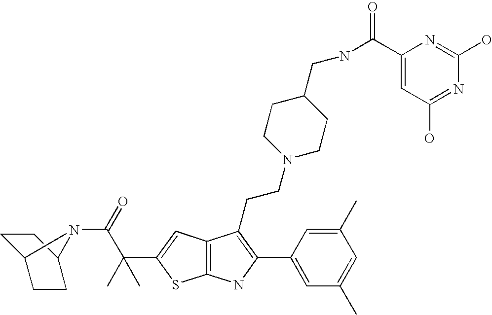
C12=C(C=C(C(C(=O)N3C4CCC3CC4)(C)C)S1)C(CCN1CCC(CNC(C3=CC(O)=NC(O)=N3)=O)CC1)=C(C1=CC(C)=CC(C)=C1)N2
